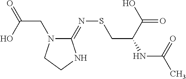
C1(=NSCC(C(=O)O)NC(C)=O)N(CC(O)=O)CCN1
